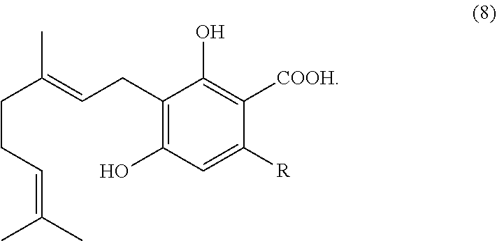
C1(CC=C(CCC=C(C)C)C)=C(O)C=C([R])C([COOH])=C1O
